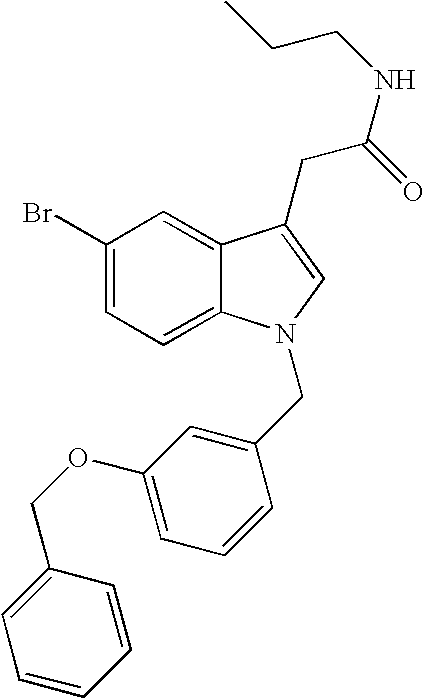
C1(Br)=CC=C2C(=C1)C(CC(=O)NCCC)=CN2CC1=CC(OCC2=CC=CC=C2)=CC=C1
